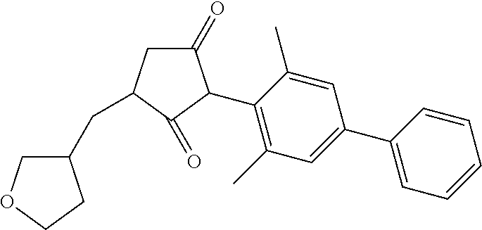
C1(=O)CC(CC2COCC2)C(=O)C1C1=C(C)C=C(C2=CC=CC=C2)C=C1C
